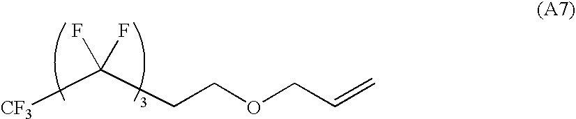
[CF3]C(CCOCC=C)(F)F
